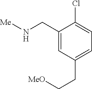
C1(CN[Me])=CC(CC[MeO])=CC=C1Cl
